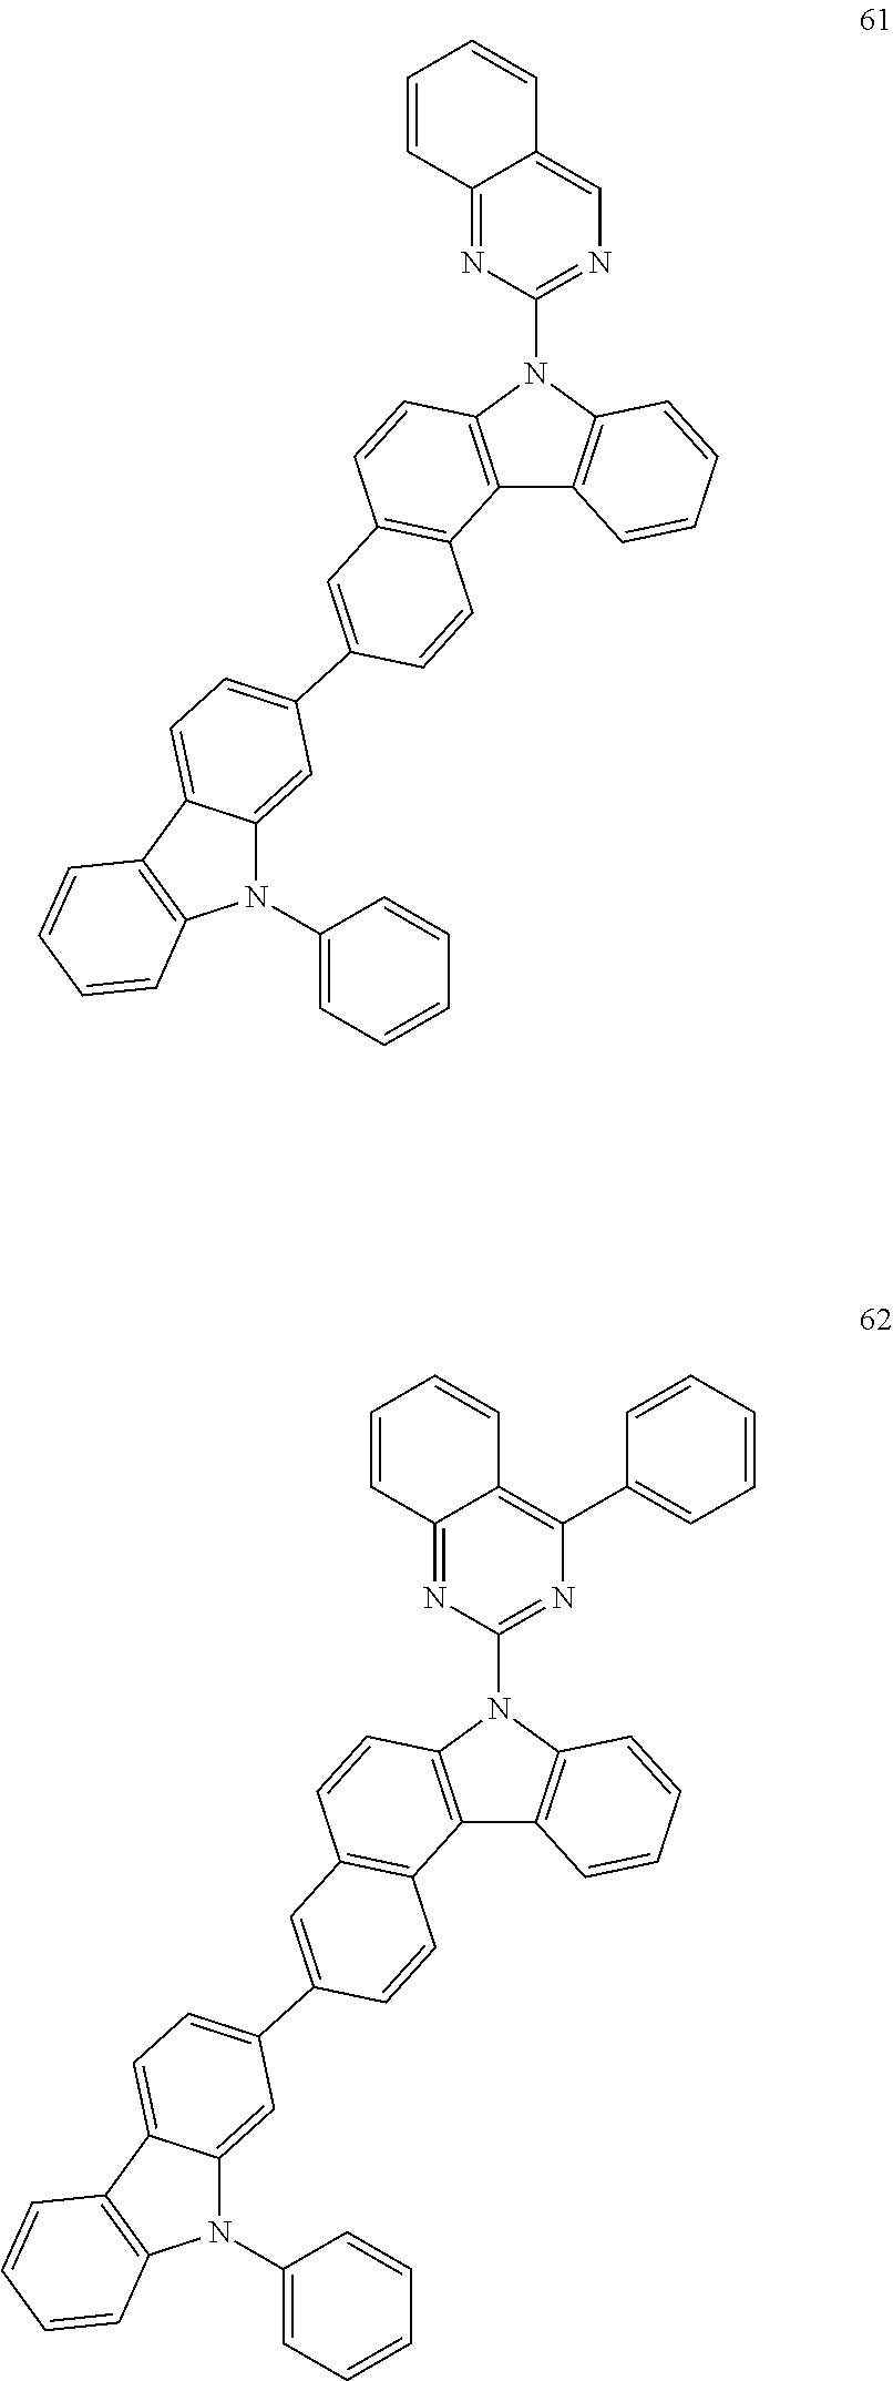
N1(C2=CC=CC=C2)C2=CC(C3=CC4=C(C5=C(N(C6=NC=C7C(=N6)C=CC=C7)C6=C5C=CC=C6)C=C4)C=C3)=CC=C2C2=C1C=CC=C2.N1(C2=CC=CC=C2)C2=CC(C3=CC4=C(C5=C(N(C6=NC(C7=CC=CC=C7)=C7C(=N6)C=CC=C7)C6=C5C=CC=C6)C=C4)C=C3)=CC=C2C2=C1C=CC=C2
